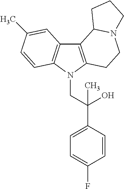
C12=C(N(CC(C3=CC=C(F)C=C3)(O)C)C3=C1C=C(C)C=C3)CCN1C2CCC1
